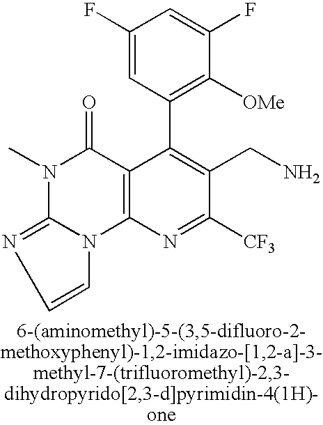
C1(F)=CC(C2=C(CN)C([CF3])=NC3=C2C(=O)N(C)C2=NC=CN32)=C([OMe])C(F)=C1
